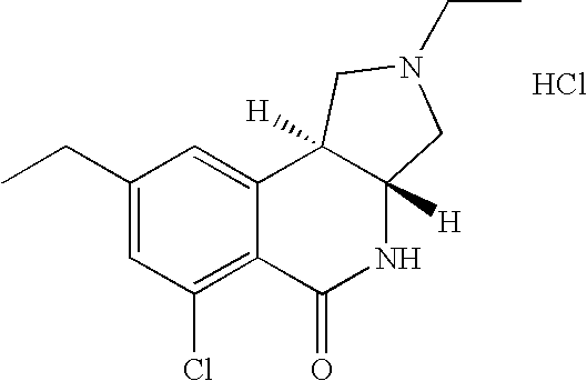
C1(CC)=CC(Cl)=C2C(=C1)C1([H])C([H])(NC2=O)CN(CC)C1.Cl
